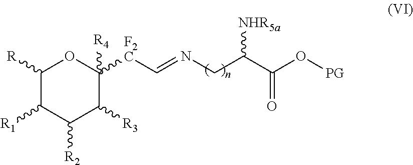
C1([R])C([R1])C([R2])C([R3])C([F2C]C=NCC([NHR5a])C(O[PG])=O)([R4])O1
